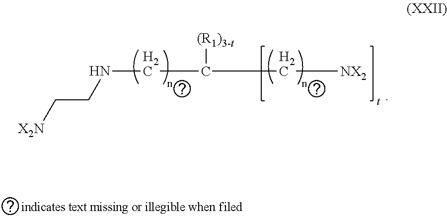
C(C[X2N])NCC(C[NX2])[(R1)3-t]
